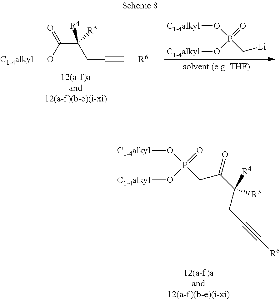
O(P(=O)(O[C1-4alkyl])CC(=O)C([R5])(CC#C[R6])[R4])[C1-4alkyl].[C1-4alkyl]OC(C(CC#C[R6])([R4])[R5])=O.O(P(=O)(O[C1-4alkyl])C[Li])[C1-4alkyl]
